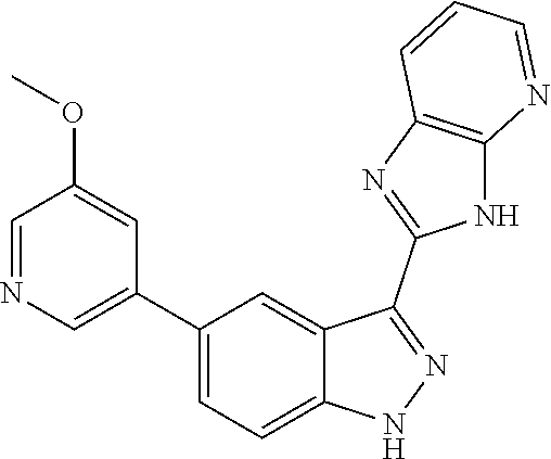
C1(C2=CC=C3C(=C2)C(C2=NC4=C(N2)N=CC=C4)=NN3)=CN=CC(OC)=C1
